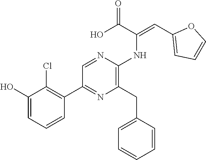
C1(O)=CC=CC(C2=NC(CC3=CC=CC=C3)=C(NC(=CC3=CC=CO3)C(O)=O)N=C2)=C1Cl
